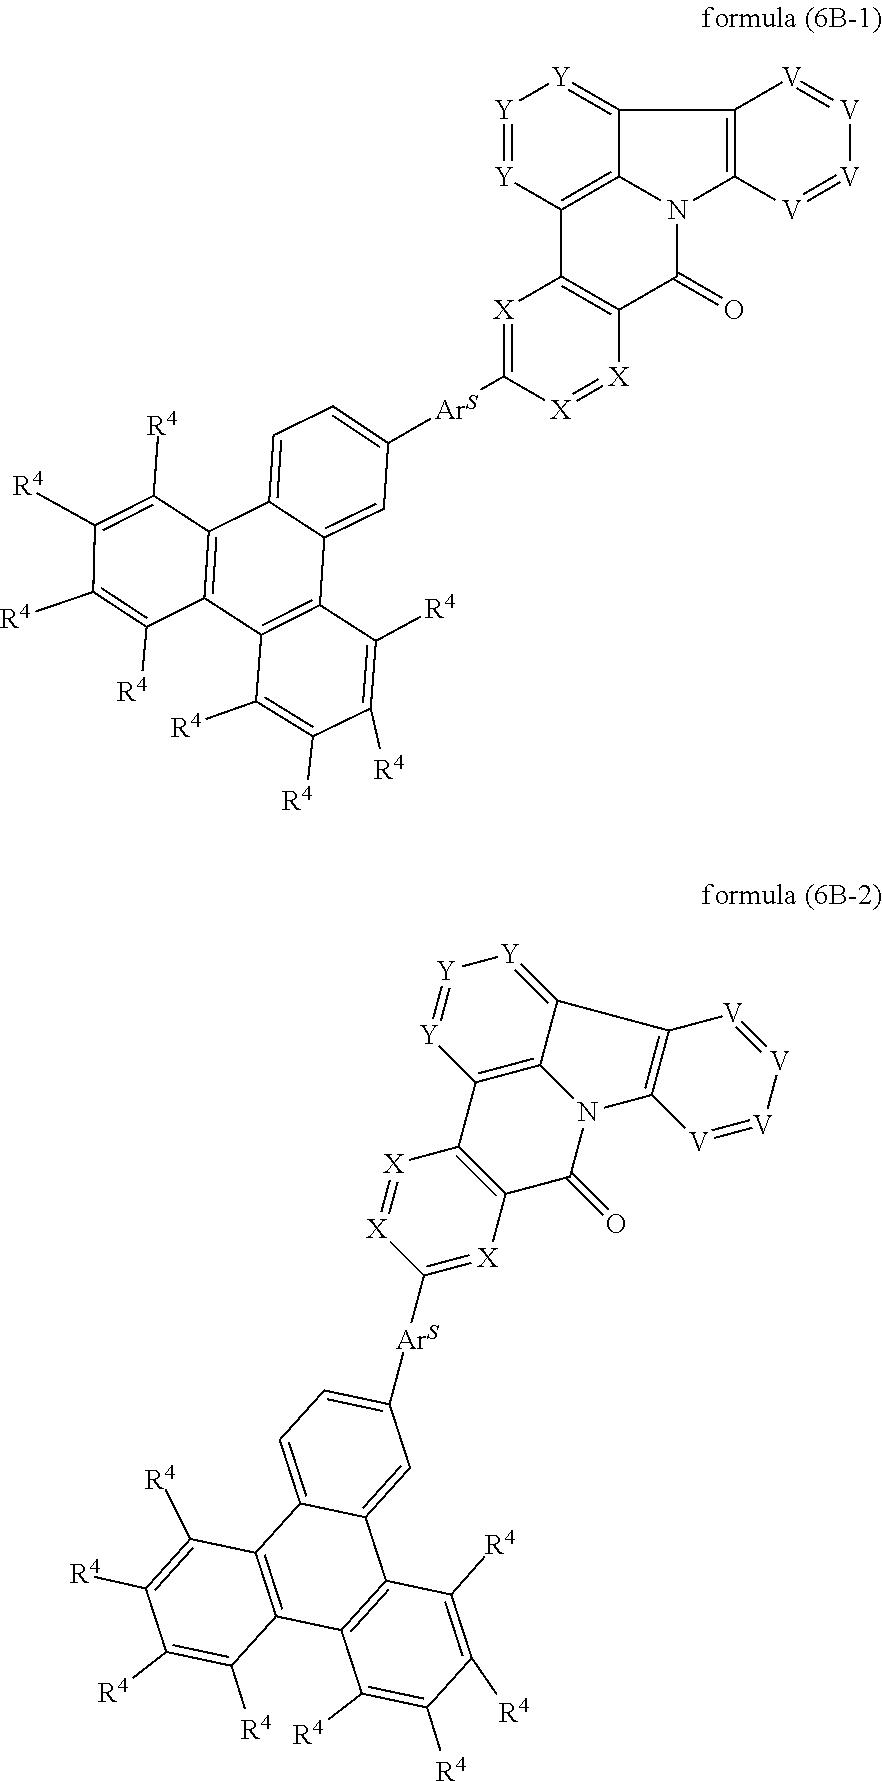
[Y]1=[Y]C2=C3C(=[Y]1)C1=C(N3C(=O)C3=C2[X]=C([ArS]C2=CC=C4C5=C(C6=C(C4=C2)C([R4])=C([R4])C([R4])=C6[R4])C([R4])=C([R4])C([R4])=C5[R4])[X]=[X]3)[V]=[V][V]=[V]1.C1([R4])=C([R4])C([R4])=C([R4])C2=C1C1=C(C([R4])=C([R4])C([R4])=C1[R4])C1=CC=C([ArS]C3=[X]C4=C(C5=C6C(=[Y][Y]=[Y]5)C5=C(N6C4=O)[V]=[V][V]=[V]5)[X]=[X]3)C=C12
